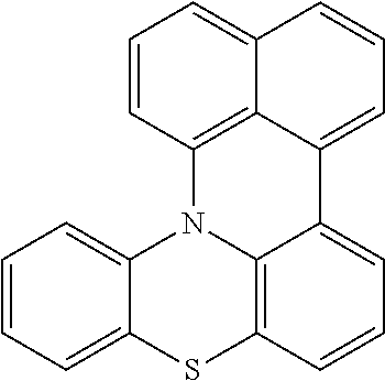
C1=CC=C2C(=C1)N1C3=C(C=CC=C3C3=CC=CC4=CC=CC1=C43)S2
